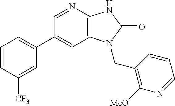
C1(C2=CC=CC([CF3])=C2)=CC2=C(N=C1)NC(=O)N2CC1=C([MeO])N=CC=C1
